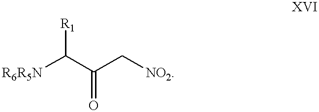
[R6R5N]C(C(C[NO2])=O)[R1]
